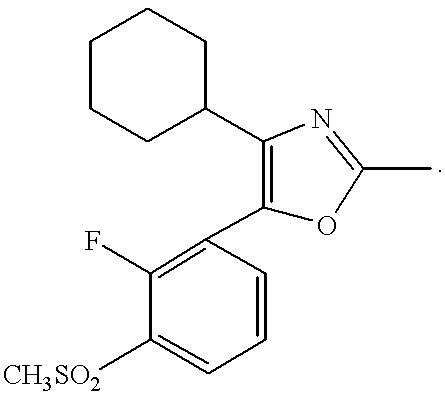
C1(F)=C(C2=C(C3CCCCC3)N=C(C)O2)C=CC=C1[CH3SO2]
